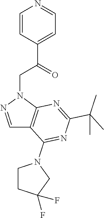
C1=CC(C(CN2N=CC3=C2N=C(C(C)(C)C)N=C3N2CCC(F)(F)C2)=O)=CC=N1
